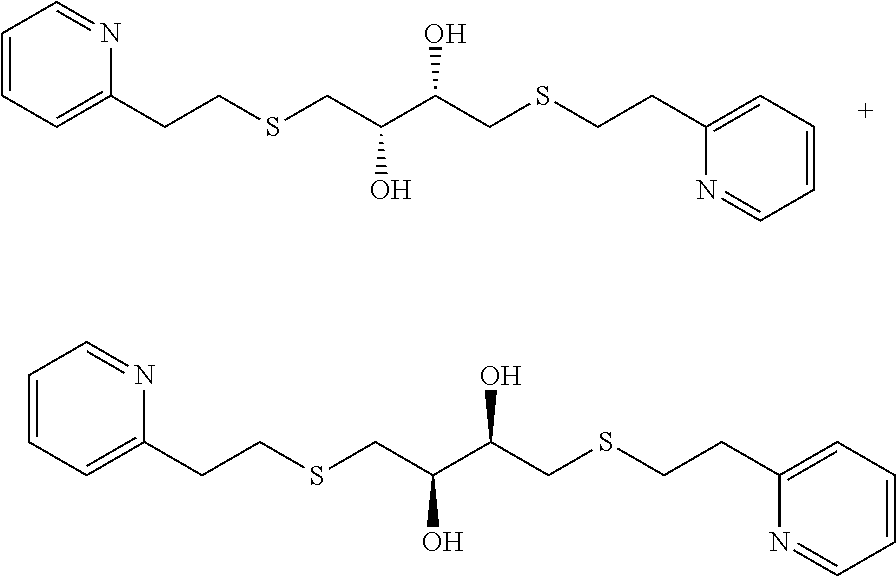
C1=CC=C(CCSCC(C(CSCCC2=CC=CC=N2)O)O)N=C1.C1=CC=C(CCSCC(C(CSCCC2=CC=CC=N2)O)O)N=C1
